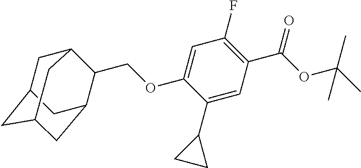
C1C2CC3CC(C(COC4=CC(F)=C(C(OC(C)(C)C)=O)C=C4C4CC4)C1C3)C2
